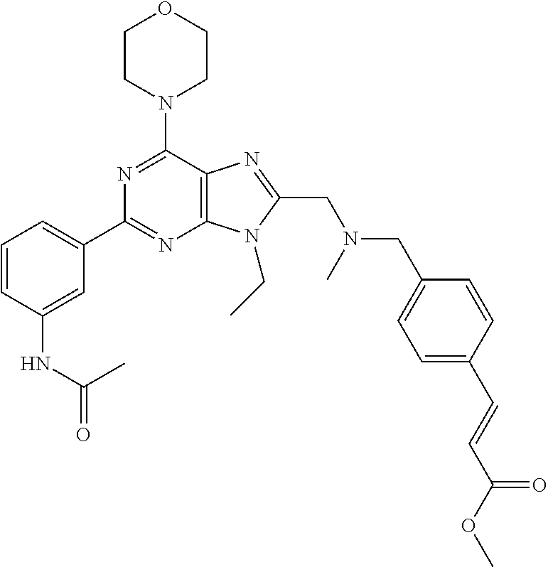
C1CN(C2=NC(C3=CC=CC(NC(C)=O)=C3)=NC3=C2N=C(CN(CC2=CC=C(C=CC(OC)=O)C=C2)C)N3CC)CCO1
